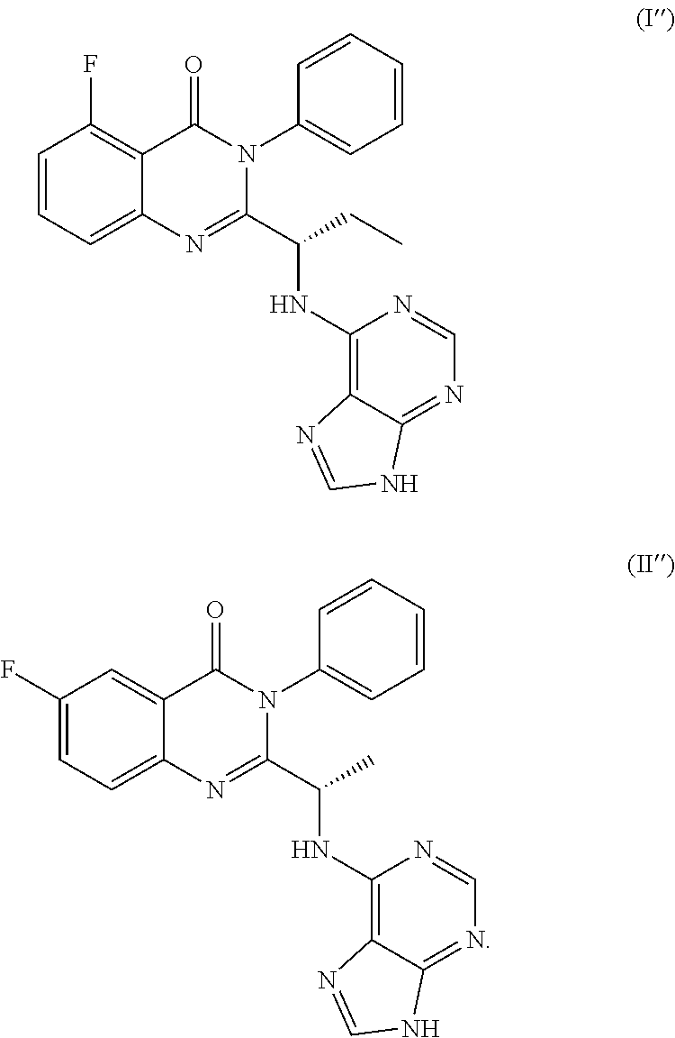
C1=C2C(=C(F)C=C1)C(=O)N(C1=CC=CC=C1)C(C(CC)NC1=C3C(=NC=N1)NC=N3)=N2.C1=C2C(=CC(F)=C1)C(=O)N(C1=CC=CC=C1)C(C(C)NC1=C3C(=NC=N1)NC=N3)=N2
